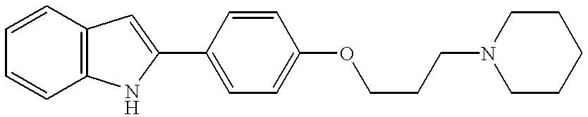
C1=CC2=C(C=C1)NC(C1=CC=C(OCCCN3CCCCC3)C=C1)=C2
